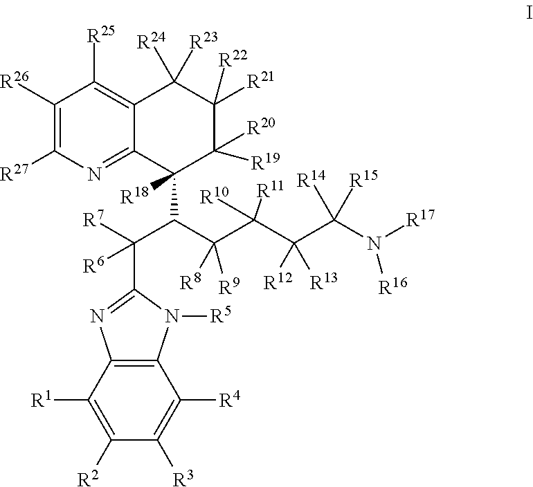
[R26]C1=C([R27])N=C2C(=C1[R25])C([R24])([R23])C([R21])([R22])C([R20])([R19])C2(C(C(C(C(C(N([R17])[R16])([R15])[R14])([R13])[R12])([R11])[R10])([R9])[R8])C(C1=NC2=C(C([R4])=C([R3])C([R2])=C2[R1])N1[R5])([R7])[R6])[R18]
